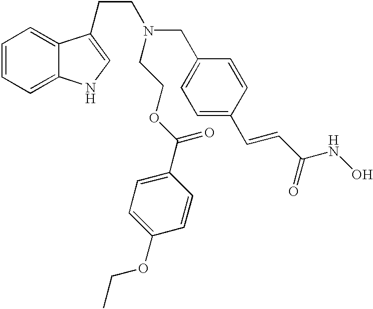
C1=CC(C=CC(NO)=O)=CC=C1CN(CCC1=CNC2=CC=CC=C21)CCOC(C1=CC=C(OCC)C=C1)=O
